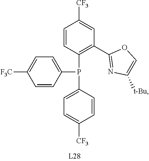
C1=CC(P(C2=CC=C([CF3])C=C2)C2=CC=C([F3C])C=C2)=C(C2=NC([t-Bu])=CO2)C=C1[CF3]
